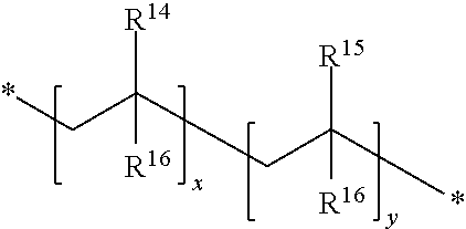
*CC(CC(*)([R15])[R16])([R14])[R16]
